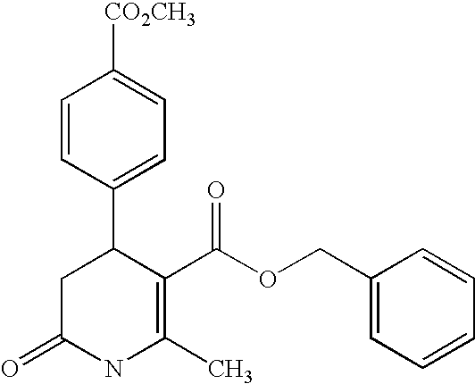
C1=CC(C2CC(=O)NC(C)=C2C(OCC2=CC=CC=C2)=O)=CC=C1[CO2CH3]
